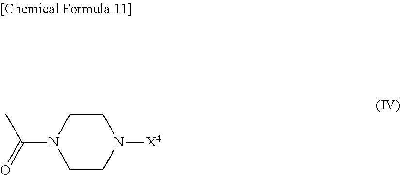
O=C(N1CCN([X4])CC1)C
